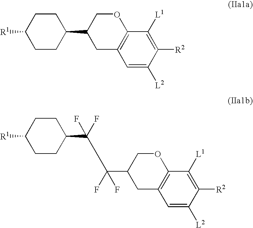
C1CC(C2CC3=C(OC2)C([L1])=C([R2])C([L2])=C3)CCC1[R1].C1CC(C(CC(C2CC3=C(OC2)C([L1])=C([R2])C([L2])=C3)(F)F)(F)F)CCC1[R1]
